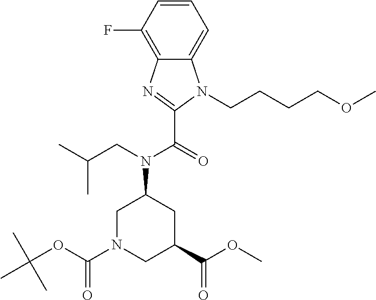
C1(F)=C2C(=CC=C1)N(CCCCOC)C(C(=O)N(CC(C)C)C1CN(C(OC(C)(C)C)=O)CC(C(OC)=O)C1)=N2
